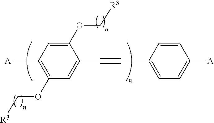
C1(OC[R3])=CC([A])=C(OC[R3])C=C1C#CC1=CC=C([A])C=C1
